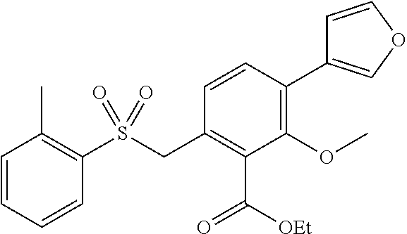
C1=CC=CC(S(CC2=C(C(=O)[OEt])C(OC)=C(C3=COC=C3)C=C2)(=O)=O)=C1C
